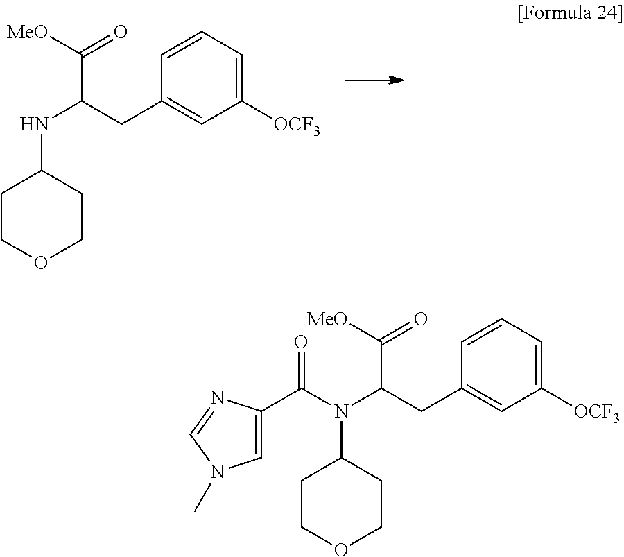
C1=CC=C([OCF3])C=C1CC(NC1CCOCC1)C([MeO])=O.C1=CC=C([OCF3])C=C1CC(N(C1CCOCC1)C(C1=CN(C)C=N1)=O)C([MeO])=O
